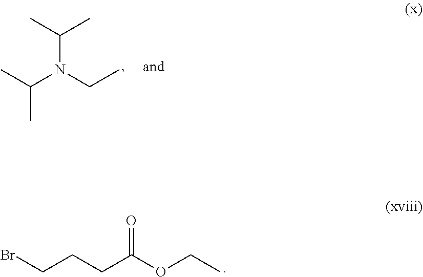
BrCCCC(OCC)=O.CC(N(C(C)C)CC)C
